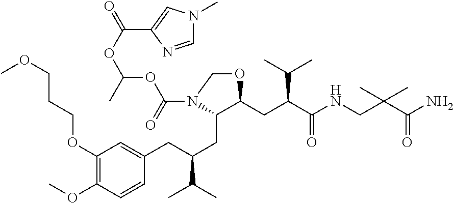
C1(OCCCOC)=C(OC)C=CC(CC(CC2C(CC(C(NCC(C(N)=O)(C)C)=O)C(C)C)OCN2C(=O)OC(OC(=O)C2=CN(C)C=N2)C)C(C)C)=C1
